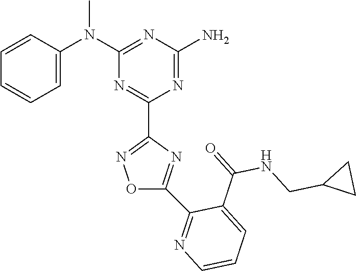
C1=CC(N(C2=NC(N)=NC(C3=NOC(C4=NC=CC=C4C(=O)NCC4CC4)=N3)=N2)C)=CC=C1
